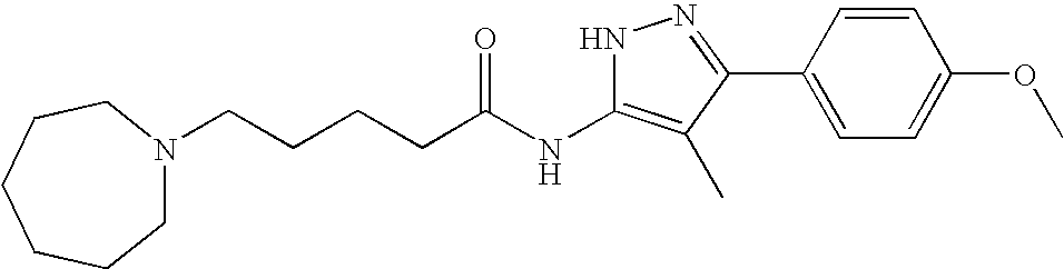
C(CCCC(NC1=C(C)C(C2=CC=C(OC)C=C2)=NN1)=O)N1CCCCCC1
